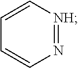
C1=C[NH]=NC=C1
